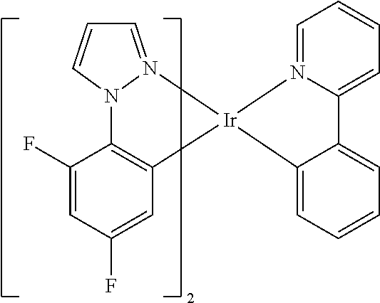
C1=N2N(C=C1)C1=C(C=C(F)C=C1F)[Ir]21N2=CC=CC=C2C2=CC=CC=C21
